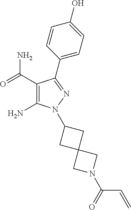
C1(C(=O)N)=C(N)N(C2CC3(C2)CN(C(=O)C=C)C3)N=C1C1=CC=C(O)C=C1
